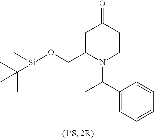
C1=CC=CC(C(C)N2C(CO[Si](C(C)(C)C)(C)C)CC(=O)CC2)=C1
